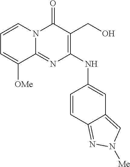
C1=CN2C(=NC(NC3=CC4=CN([Me])N=C4C=C3)=C(CO)C2=O)C([OMe])=C1
